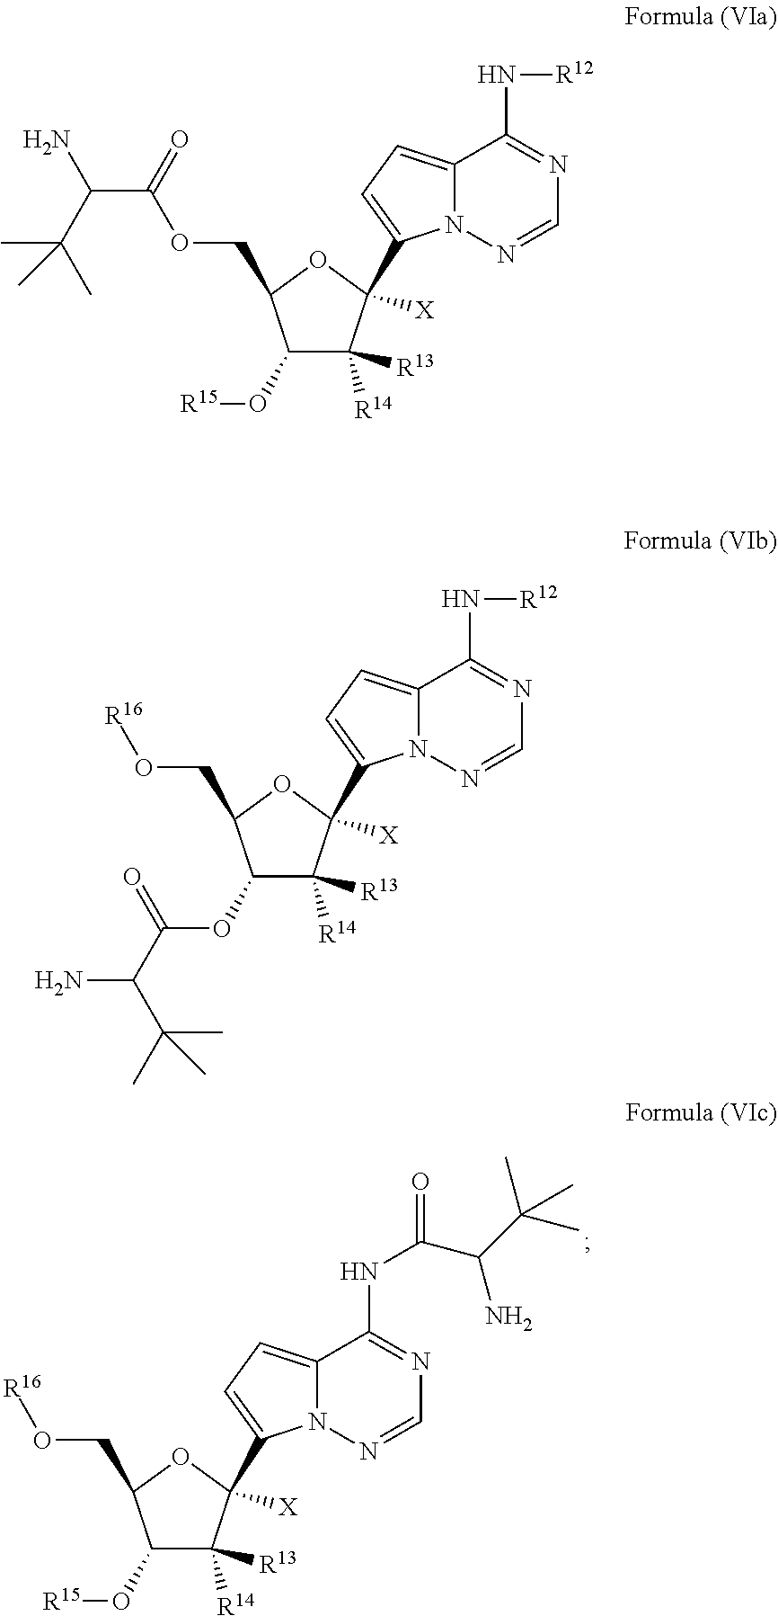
C1(O[R15])C([R13])([R14])C([X])(C2=CC=C3N2N=CN=C3NC(=O)C(C(C)(C)C)N)OC1CO[R16].C1(O[R15])C([R13])([R14])C([X])(C2=CC=C3N2N=CN=C3N[R12])OC1COC(C(C(C)(C)C)N)=O.C1(OC(C(C(C)(C)C)N)=O)C([R13])([R14])C([X])(C2=CC=C3N2N=CN=C3N[R12])OC1CO[R16]
